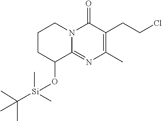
C1CC(O[Si](C(C)(C)C)(C)C)C2=NC(C)=C(CCCl)C(=O)N2C1
